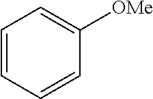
C1=CC=CC([OMe])=C1
